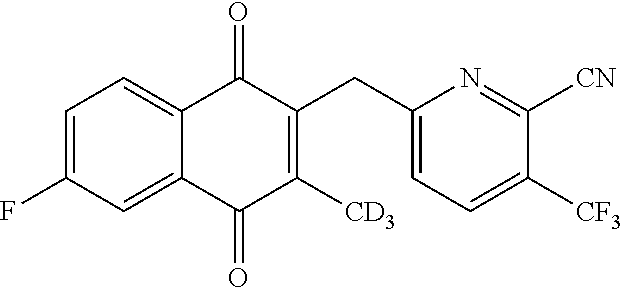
C1=C(F)C=C2C(=C1)C(=O)C(CC1=CC=C([CF3])C([CN])=N1)=C([CD3])C2=O
